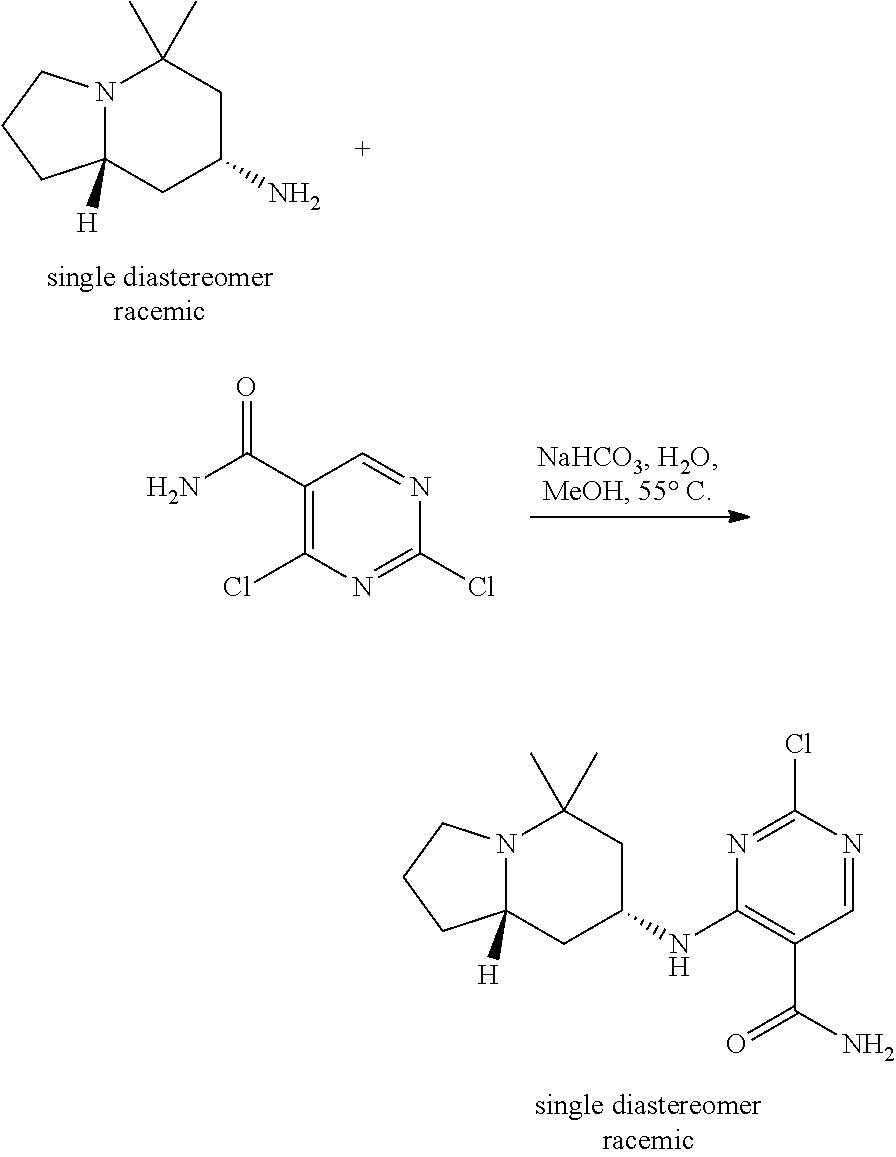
C1(C(=O)N)=C(Cl)N=C(Cl)N=C1.N12C([H])(CC(N)CC1(C)C)CCC2.N12C([H])(CC(NC3=C(C(N)=O)C=NC(Cl)=N3)CC1(C)C)CCC2
